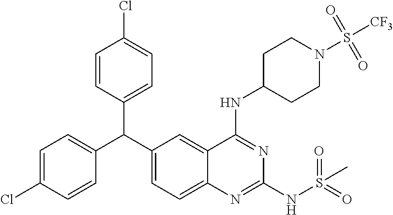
C1=C(Cl)C=CC(C(C2=CC=C3C(=C2)C(NC2CCN(S([CF3])(=O)=O)CC2)=NC(NS(=O)(=O)C)=N3)C2=CC=C(Cl)C=C2)=C1
